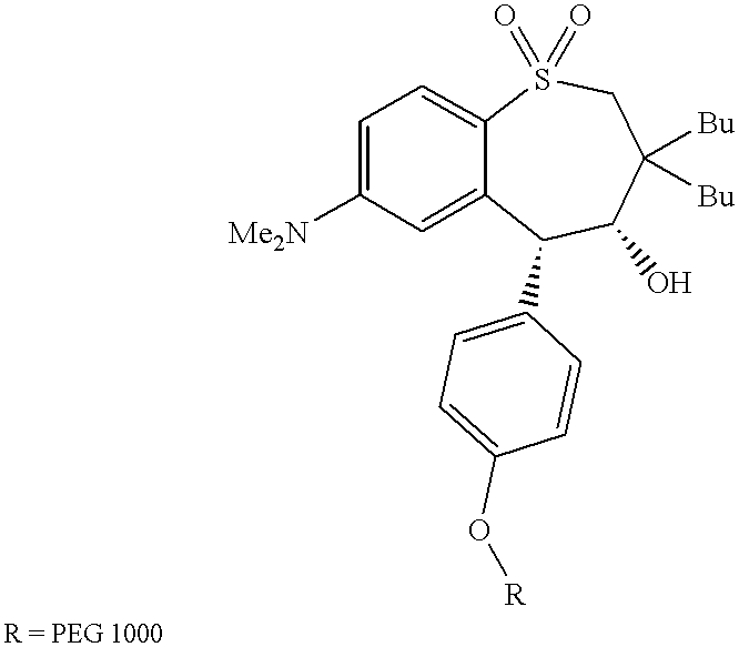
[Me2N]C1=CC=C2C(=C1)C(C1=CC=C(O[R])C=C1)C(O)C([Bu])([Bu])CS2(=O)=O
